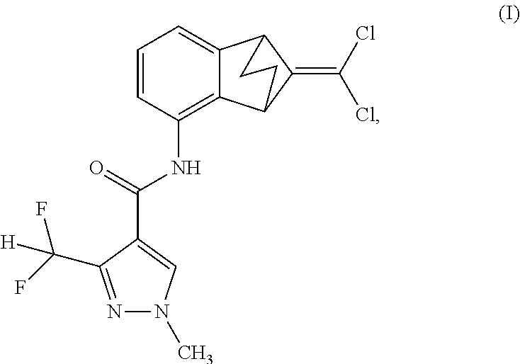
N1=C(C(F)(F)[H])C(C(NC2=C3C(=CC=C2)C2C(=C(Cl)Cl)C3CC2)=O)=CN1C
